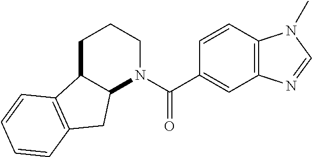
C12C(CCCN1C(C1=CC3=C(C=C1)N(C)C=N3)=O)C1=C(C2)C=CC=C1
